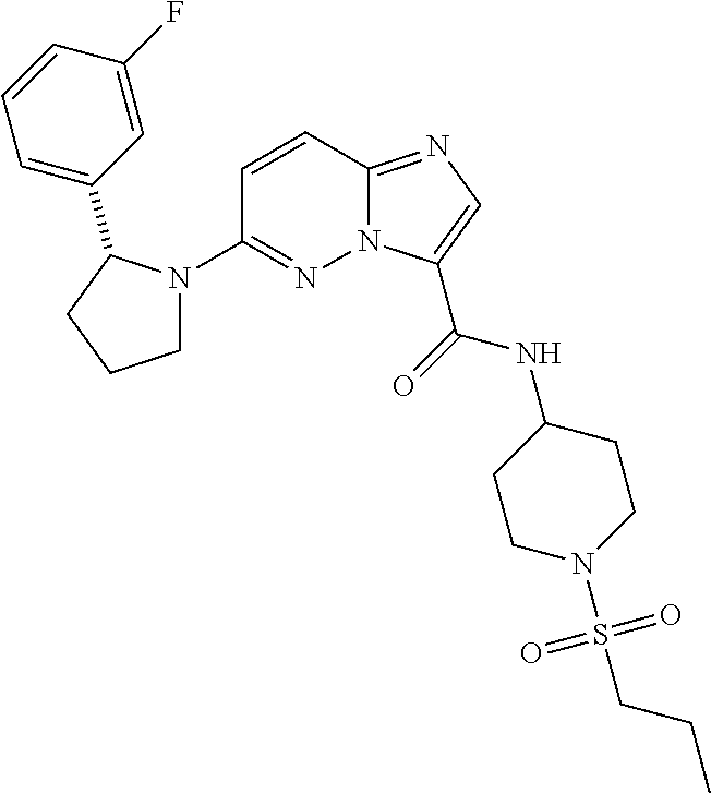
N12C(=NC=C1C(=O)NC1CCN(S(CCC)(=O)=O)CC1)C=CC(N1CCCC1C1=CC=CC(F)=C1)=N2
